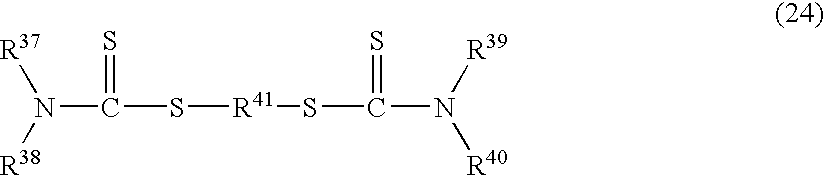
N(C(S[R41]SC(N([R39])[R40])=S)=S)([R38])[R37]
